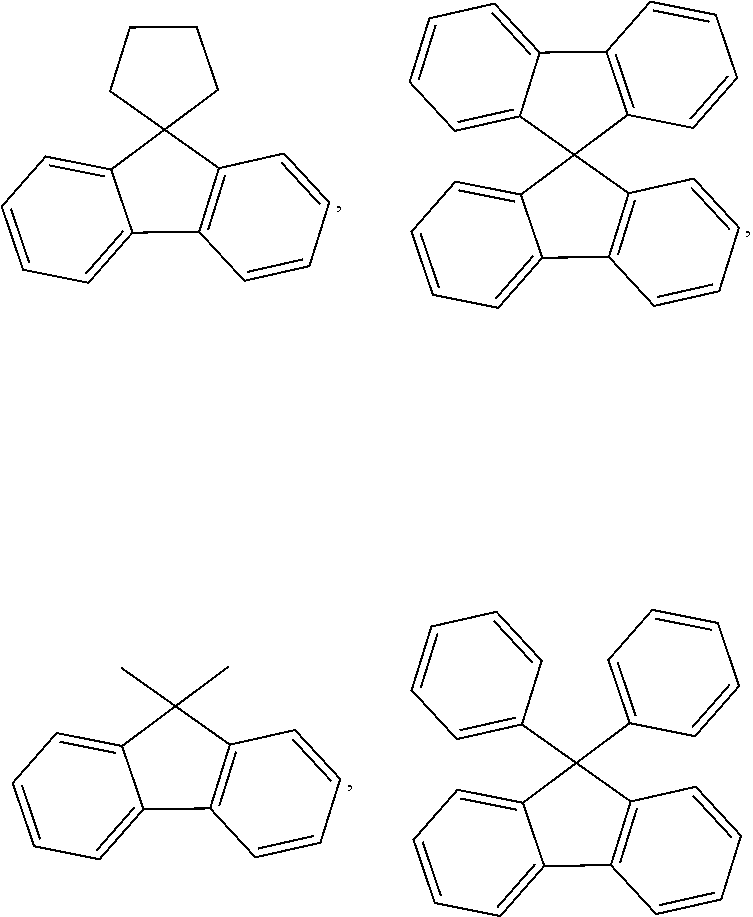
C12=CC=CC=C1C1=C(C23CCCC3)C=CC=C1.C12=CC=CC=C1C1=C(C23C2=C(C4=CC=CC=C34)C=CC=C2)C=CC=C1.C12=CC=CC=C1C1=C(C2(C)C)C=CC=C1.C12=CC=CC=C1C1=C(C2(C2=CC=CC=C2)C2=CC=CC=C2)C=CC=C1
